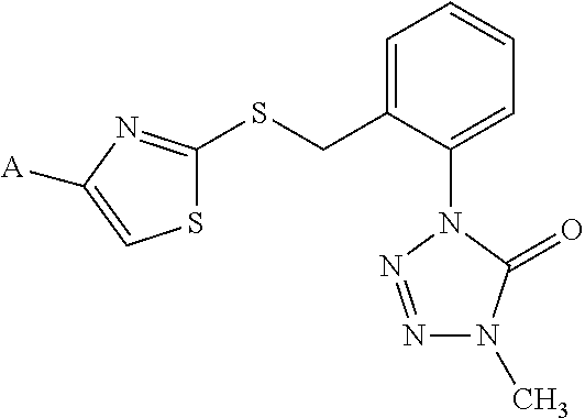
C1=C(CSC2=NC([A])=CS2)C(N2N=NN(C)C2=O)=CC=C1
